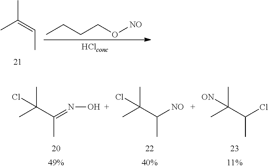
CC(=CC)C.CCCCO[NO].CC(C(C)=NO)(C)Cl.CC(C(C)[NO])(C)Cl.CC(C(C)Cl)(C)[ON]
